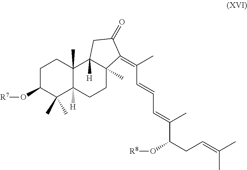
C1C(O[R7])C(C)(C)C2([H])C(C)(C1)C1([H])C(C)(CC2)C(=C(C)C=CC=C(C)C(O[R8])CC=C(C)C)C(=O)C1
